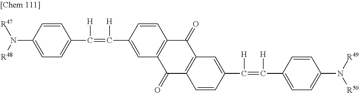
C1=C(N([R47])[R48])C=CC(C(=C(C2=CC3=C(C=C2)C(=O)C2=C(C3=O)C=CC(C(=C(C3=CC=C(N([R49])[R50])C=C3)[H])[H])=C2)[H])[H])=C1
